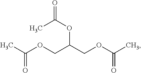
C(OCC(COC(C)=O)OC(=O)C)(C)=O
